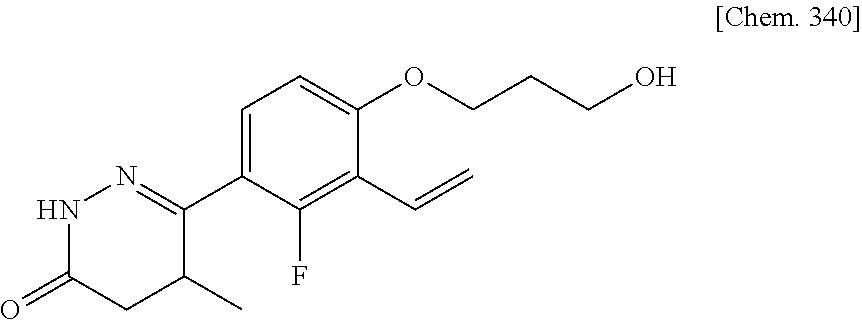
C1(C2=NNC(=O)CC2C)=CC=C(OCCCO)C(C=C)=C1F
